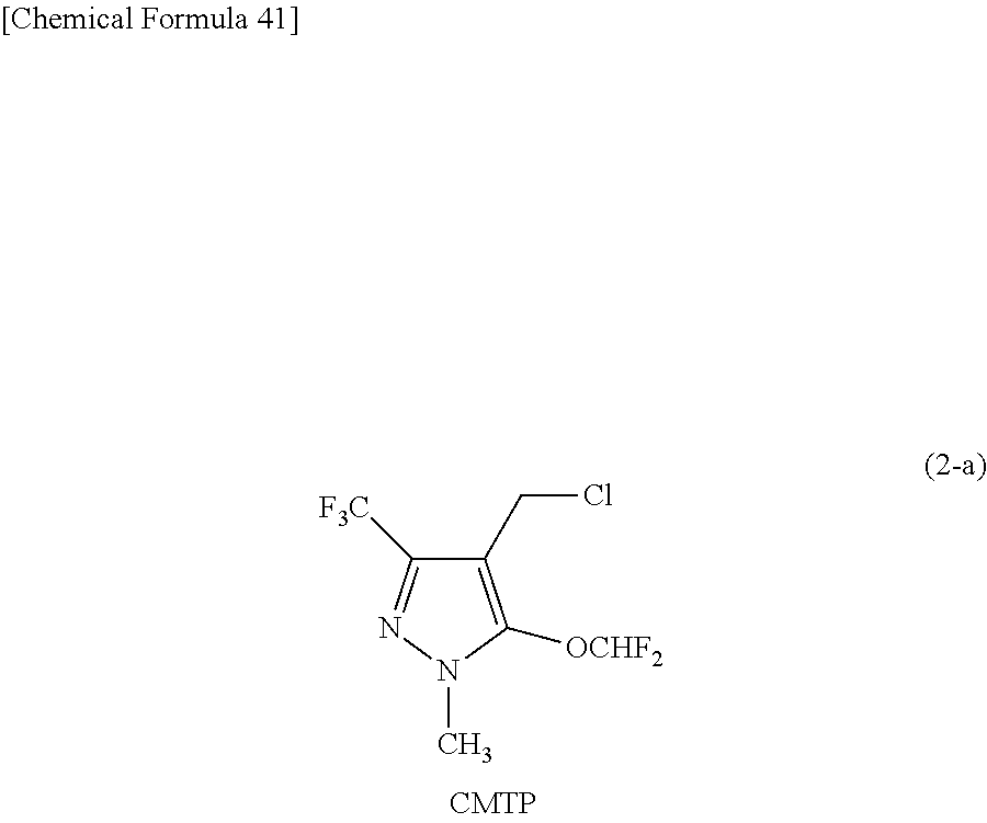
C(C1=C([OCHF2])N(C)N=C1[F3C])Cl
